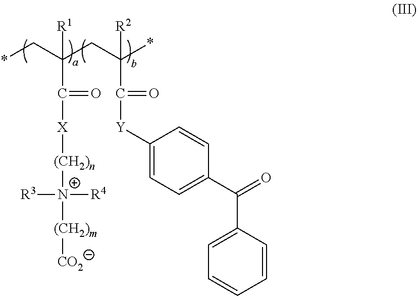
*CC(CC(*)(C([Y]C1=CC=C(C(=O)C2=CC=CC=C2)C=C1)=O)[R2])(C([X][(CH2)n][N+]([(CH2)m][CO2])([R4])[R3])=O)[R1]
